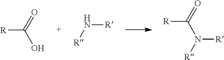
[R]N[R].O=C(O)[R].O=C([R])N([R])[R]
